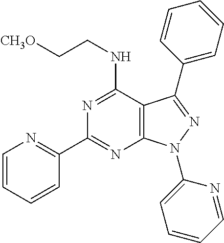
C1(C2=NC=CC=C2)=NC2=C(C(NCC[CH3O])=N1)C(C1=CC=CC=C1)=NN2C1=CC=CC=N1
